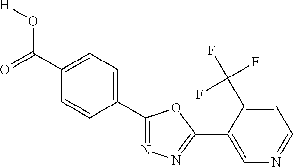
[H]OC(=O)C1=CC=C(C2=NN=C(C3=CN=CC=C3C(F)(F)F)O2)C=C1
